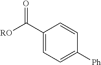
C1(C([RO])=O)=CC=C([Ph])C=C1
